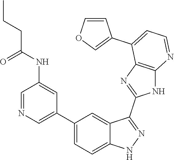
C1=NC=C(C2=CC=C3C(=C2)C(C2=NC4=C(N2)N=CC=C4C2=COC=C2)=NN3)C=C1NC(CCC)=O
